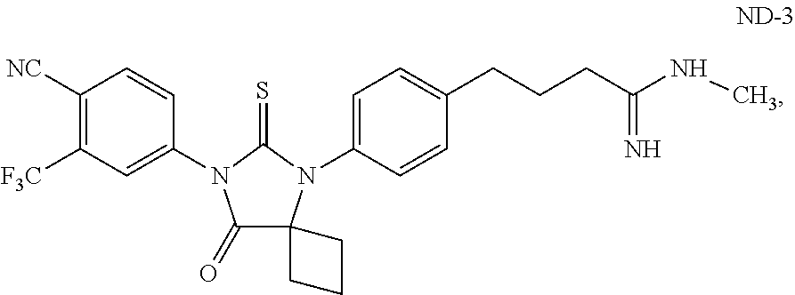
C1([NC])=C([F3C])C=C(N2C(=O)C3(N(C4=CC=C(CCCC(NC)=N)C=C4)C2=S)CCC3)C=C1
